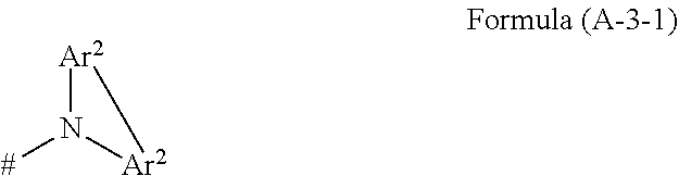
[Ar2]1N([#])[Ar2]1
